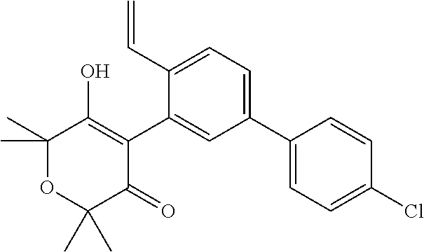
C1(C)(C)OC(C)(C)C(=O)C(C2=CC(C3=CC=C(Cl)C=C3)=CC=C2C=C)=C1O
